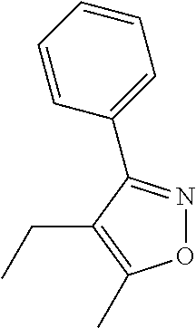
O1N=C(C2=CC=CC=C2)C(CC)=C1C
